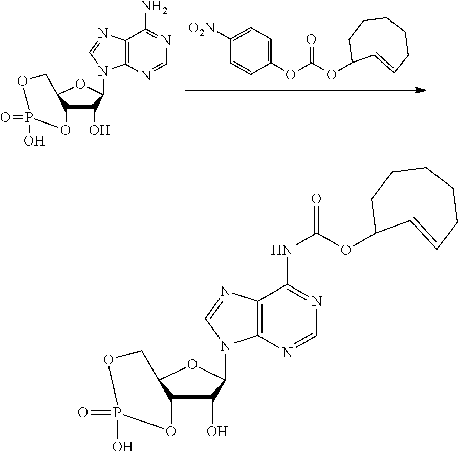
C12=C(N=CN=C1N)N(C1C(O)C3C(O1)COP(=O)(O)O3)C=N2.C1=C([O2N])C=CC(OC(OC2C=CCCCCC2)=O)=C1.C12=C(N=CN=C1NC(OC1C=CCCCCC1)=O)N(C1C(O)C3C(O1)COP(=O)(O)O3)C=N2
